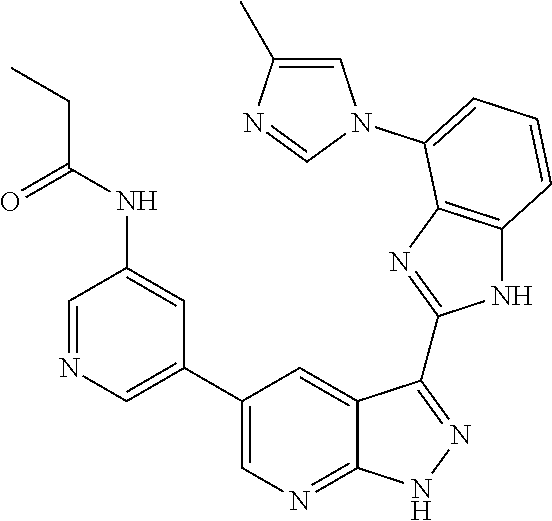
C1=NC=C(C2=CN=C3C(=C2)C(C2=NC4=C(N2)C=CC=C4N2C=C(C)N=C2)=NN3)C=C1NC(CC)=O
